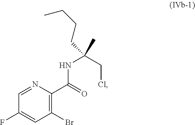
C1(F)=CC(Br)=C(C(NC(CCl)(C)CCCC)=O)N=C1
